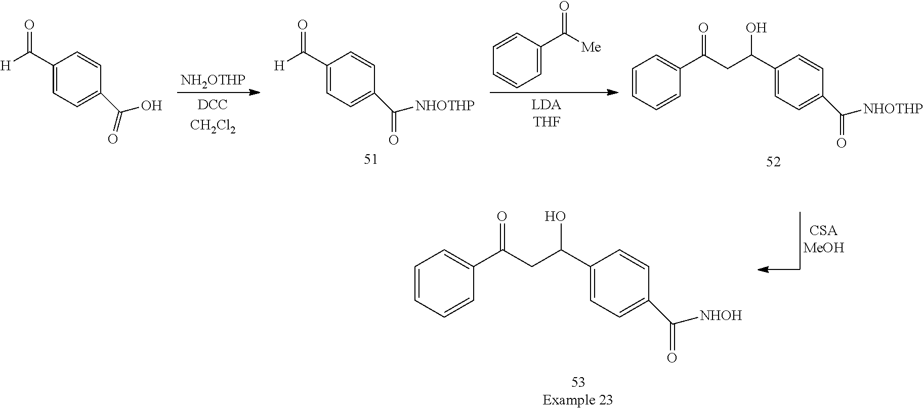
[H]C(C1=CC=C(C([NHOTHP])=O)C=C1)=O.[NH2OTHP].C(C(C1=CC=CC=C1)=O)C(C1=CC=C(C([NHOTHP])=O)C=C1)O.[Me]C(C1=CC=CC=C1)=O.[H]C(C1=CC=C(C(O)=O)C=C1)=O.C(C(C1=CC=CC=C1)=O)C(C1=CC=C(C([NHOH])=O)C=C1)O
